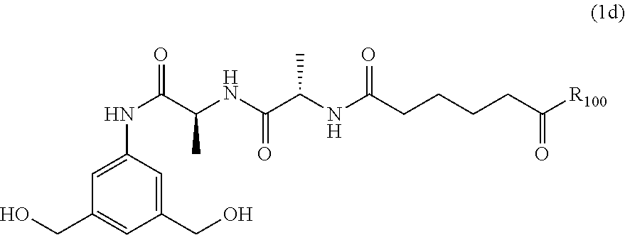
C1(CO)=CC(CO)=CC(NC(C(NC(C(NC(CCCCC([R100])=O)=O)C)=O)C)=O)=C1
